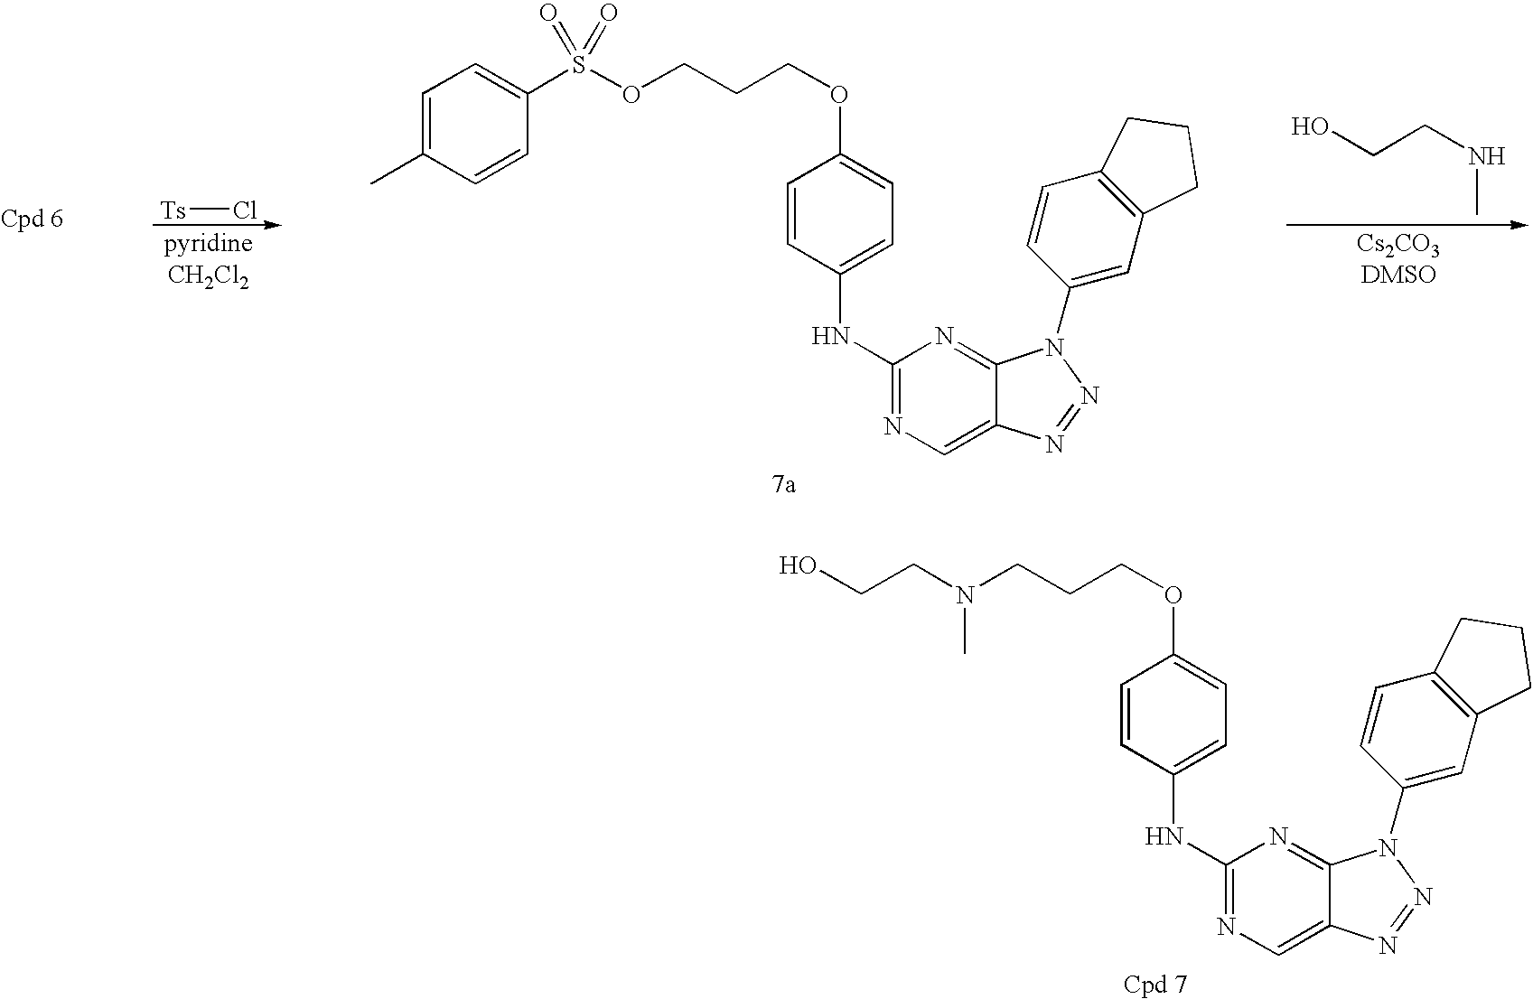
C1=CC(NC2=NC=C3C(=N2)N(C2=CC4=C(C=C2)CCC4)N=N3)=CC=C1OCCCN(CCO)C.C1=CC(NC2=NC=C3C(=N2)N(C2=CC4=C(C=C2)CCC4)N=N3)=CC=C1OCCCOS(C1=CC=C(C)C=C1)(=O)=O.C(CNC)O.[Ts]Cl
